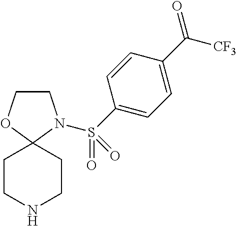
C1COC2(N1S(=O)(=O)C1=CC=C(C(=O)[CF3])C=C1)CCNCC2
